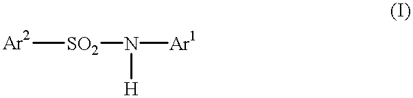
[Ar2][SO2]N([H])[Ar1]
